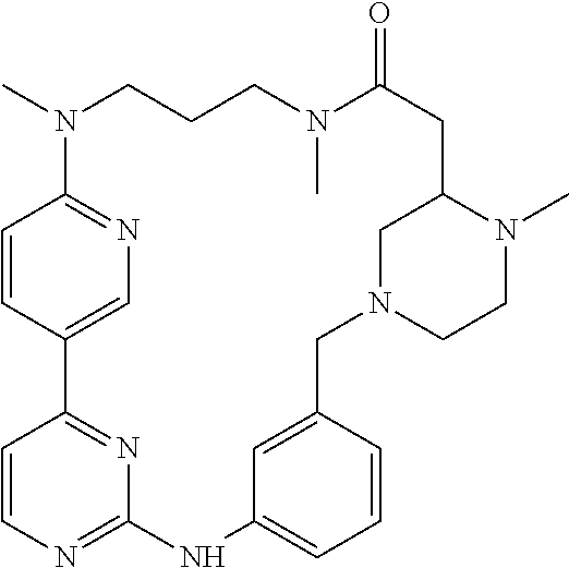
C1=CC2=CN=C1N(C)CCCN(C)C(=O)CC1N(C)CCN(CC3=CC(=CC=C3)NC3=NC=CC2=N3)C1
